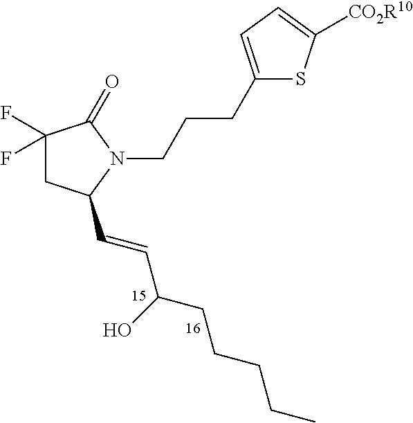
C1(F)(F)CC(C=CC(CCCCC)O)N(CCCC2=CC=C([CO2R10])S2)C1=O
